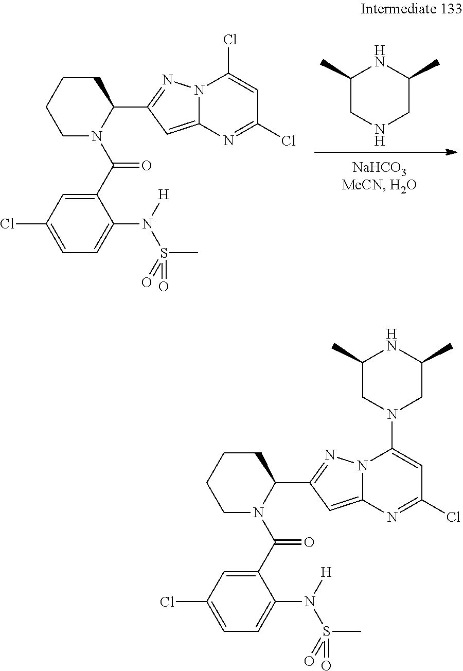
C1NCC(C)NC1C.C1(C(N2C(C3=NN4C(=C3)N=C(Cl)C=C4Cl)CCCC2)=O)=CC(Cl)=CC=C1N([H])S(=O)(C)=O.C1(C(N2C(C3=NN4C(=C3)N=C(Cl)C=C4N3CC(C)NC(C)C3)CCCC2)=O)=CC(Cl)=CC=C1N([H])S(=O)(C)=O
